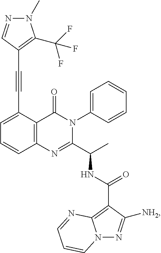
C1(C#CC2=C(C(F)(F)F)N(C)N=C2)=CC=CC2=C1C(=O)N(C1=CC=CC=C1)C(C(C)NC(C1=C3N(N=C1[NH2])C=CC=N3)=O)=N2
